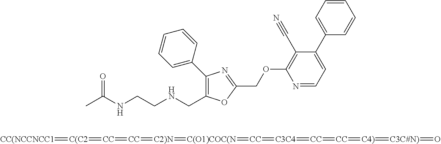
N(C(C)=O)CCNCC1=C(C2=CC=CC=C2)N=C(COC2=C(C#N)C(C3=CC=CC=C3)=CC=N2)O1.[CC(NCCNCC1]=[C(C2]=[CC]=[CC]=[C2)N]=[C(O1)COC(N]=[CC]=[C3C4]=[CC]=[CC]=[C4)]=[C3C#N)]=O
